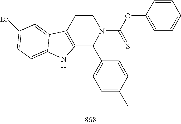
C12=C(CCN(C(OC3=CC=CC=C3)=S)C1C1=CC=C(C)C=C1)C1=CC(Br)=CC=C1N2
